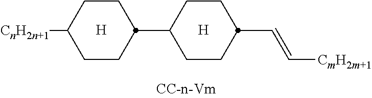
[CnH2n+1]C1CCC(C2CCC(C=C[CmH2m+1])CC2)CC1.[H].[H]
